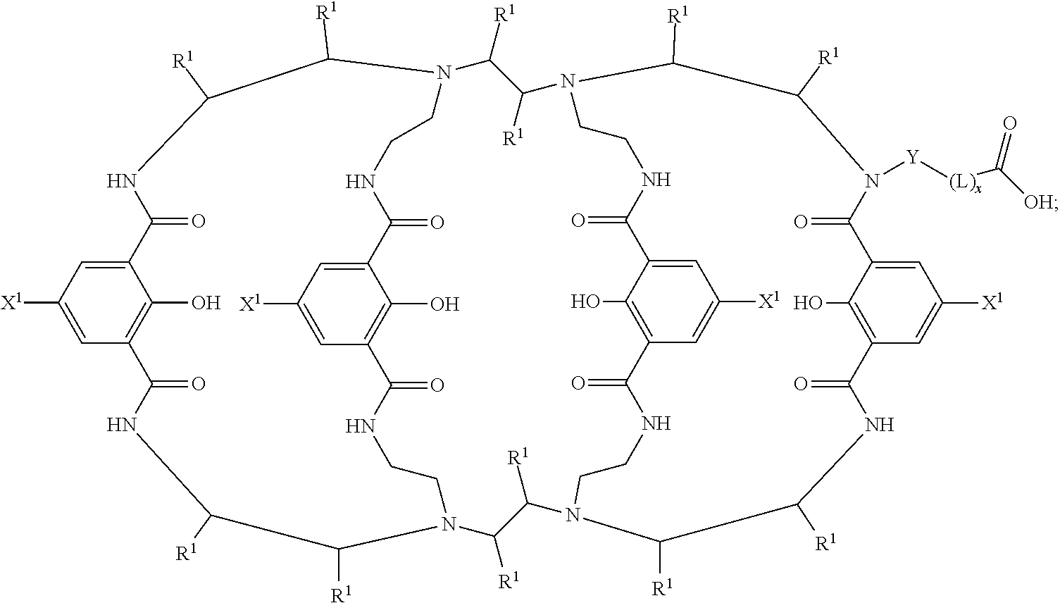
C12=CC([X1])=CC(=C1O)C(=O)NC([R1])C([R1])N1CCNC(=O)C3=C(O)C(=CC([X1])=C3)C(=O)NCCN(C([R1])C([R1])N3CCNC(=O)C4=CC([X1])=CC(=C4O)C(=O)NCCN(C([R1])C1[R1])C([R1])C([R1])NC(=O)C1=C(O)C(=CC([X1])=C1)C(=O)N([Y][(L)x]C([OH])=O)C([R1])C3[R1])C([R1])C([R1])NC2=O
